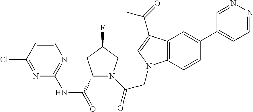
C1=NN=CC=C1C1=CC2=C(C=C1)N(CC(=O)N1C(C(=O)NC3=NC=CC(Cl)=N3)CC(F)C1)C=C2C(=O)C
